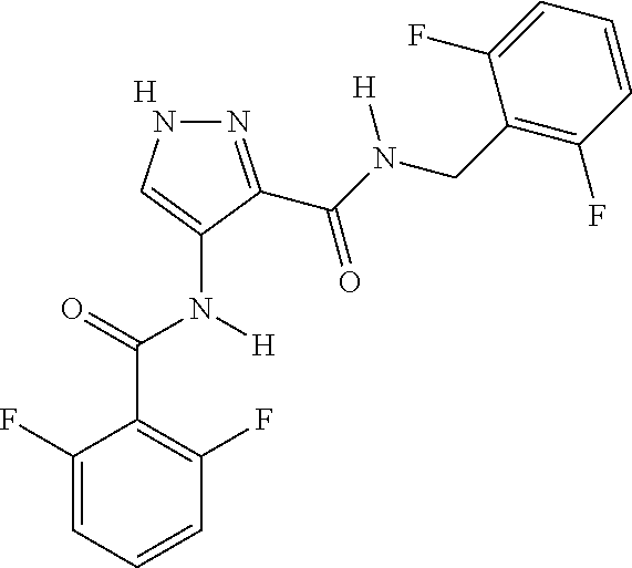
[H].C1=CC=C(F)C(C(=O)N(C2=CNN=C2C(N(CC2=C(F)C=CC=C2F)[H])=O)[H])=C1F
